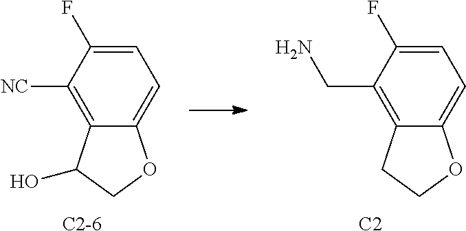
C1=C(F)C([NC])=C2C(=C1)OCC2O.[C2-6].C1=C(F)C(CN)=C2C(=C1)OCC2.[C2]
